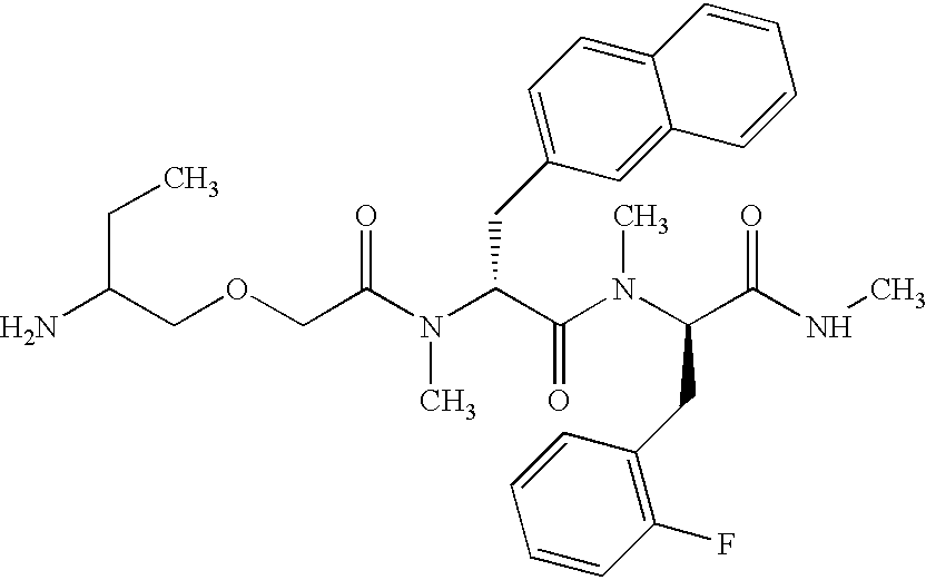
C(C(COCC(=O)N(C(C(N(C)C(C(=O)NC)CC1=C(F)C=CC=C1)=O)CC1=CC=C2C(=C1)C=CC=C2)C)N)C
